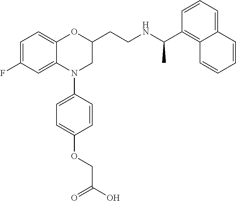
C1=C(F)C=C2C(=C1)OC(CCNC(C1=C3C(=CC=C1)C=CC=C3)C)CN2C1=CC=C(OCC(O)=O)C=C1
